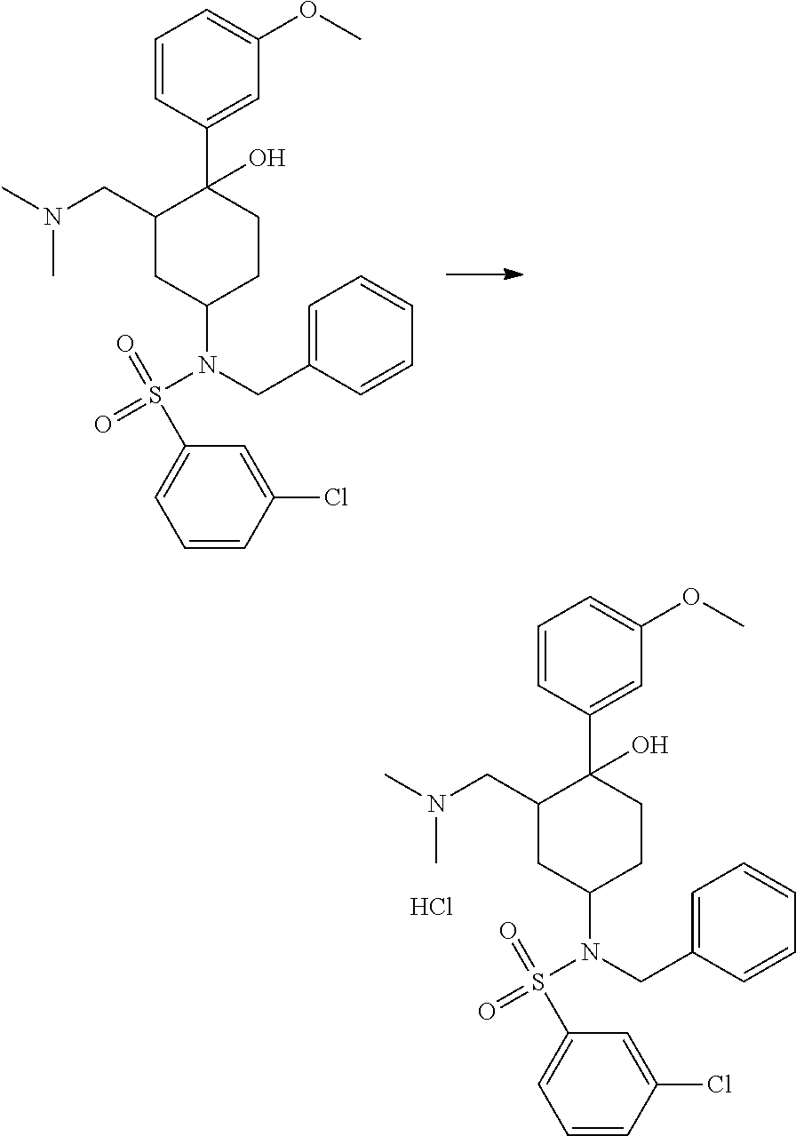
N(S(=O)(=O)C1=CC=CC(Cl)=C1)(CC1=CC=CC=C1)C1CC(CN(C)C)C(C2=CC(OC)=CC=C2)(O)CC1.N(S(=O)(=O)C1=CC=CC(Cl)=C1)(CC1=CC=CC=C1)C1CC(CN(C)C)C(C2=CC(OC)=CC=C2)(O)CC1.Cl
